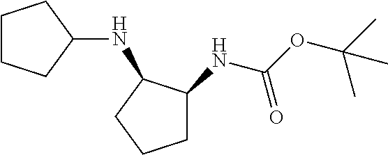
C1CCC(NC2CCCC2NC(OC(C)(C)C)=O)C1
